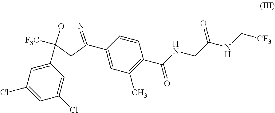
C1(C2([F3C])ON=C(C3=CC(C)=C(C(NCC(NC[CF3])=O)=O)C=C3)C2)=CC(Cl)=CC(Cl)=C1
